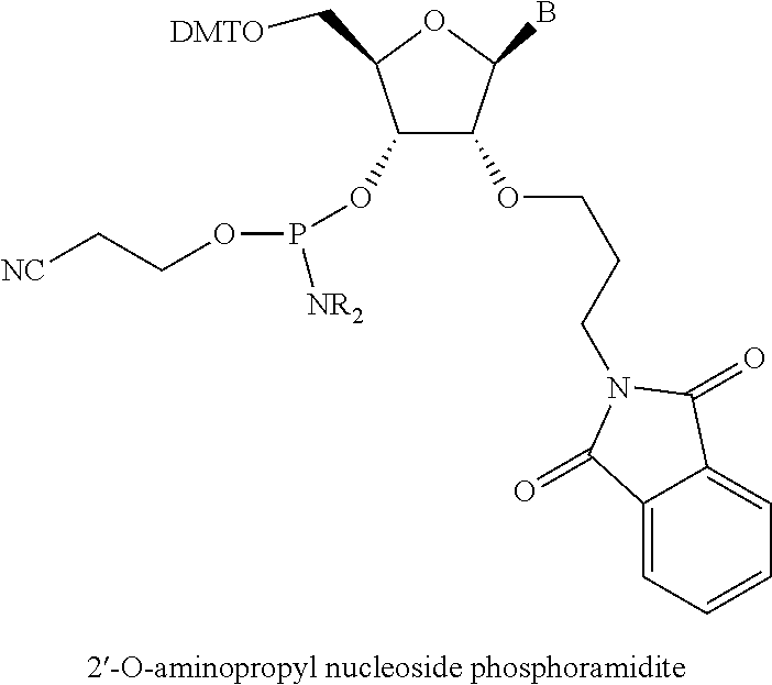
C1(OP(OCC[NC])[NR2])C(OCCCN2C(=O)C3=CC=CC=C3C2=O)C(B)OC1C[DMTO]
